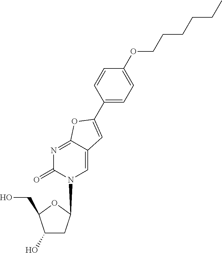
C1(C2=CC3=CN(C4CC(O)C(CO)O4)C(=O)N=C3O2)=CC=C(OCCCCCC)C=C1
